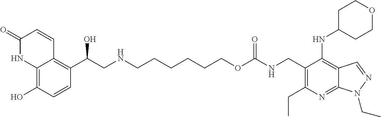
C1(CC)=C(CNC(=O)OCCCCCCNCC(C2=C3C(=C(O)C=C2)NC(=O)C=C3)O)C(NC2CCOCC2)=C2C(=N1)N(CC)N=C2
